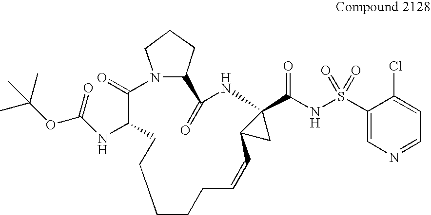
C1CCC=CC2CC2(C(NS(C2=CN=CC=C2Cl)(=O)=O)=O)NC(=O)C2CCCN2C(=O)C(NC(OC(C)(C)C)=O)CC1
